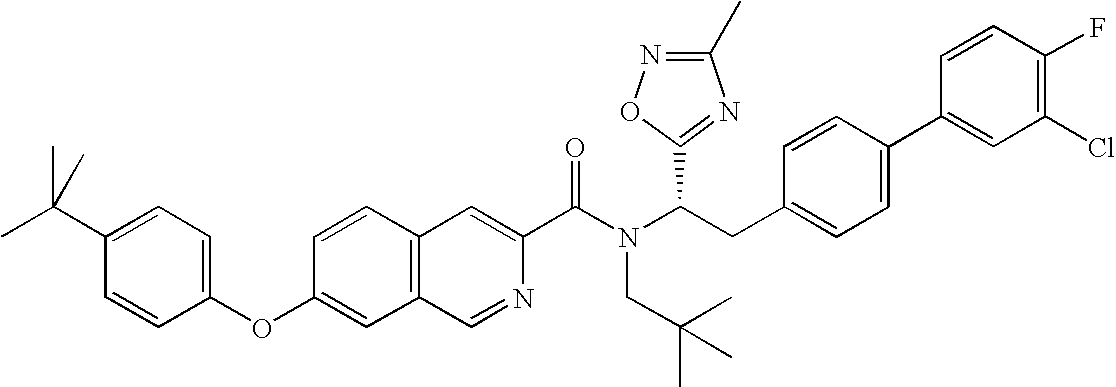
C1=CC2=C(C=C1OC1=CC=C(C(C)(C)C)C=C1)C=NC(C(N(C(CC1=CC=C(C3=CC(Cl)=C(F)C=C3)C=C1)C1=NC(C)=NO1)CC(C)(C)C)=O)=C2
